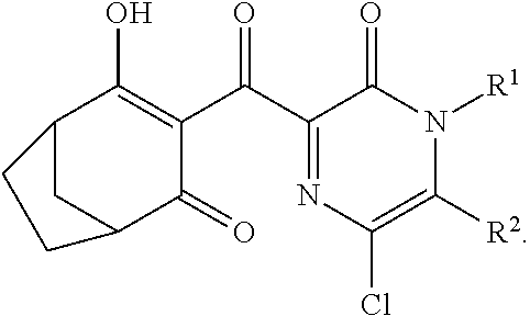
C12C(O)=C(C(C3=NC(Cl)=C([R2])N([R1])C3=O)=O)C(=O)C(C1)CC2
